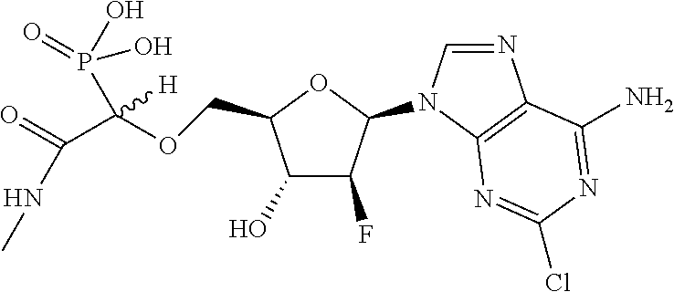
C1(O)C(F)C(N2C=NC3=C2N=C(Cl)N=C3N)OC1COC(C(=O)NC)([H])P(O)(=O)O
